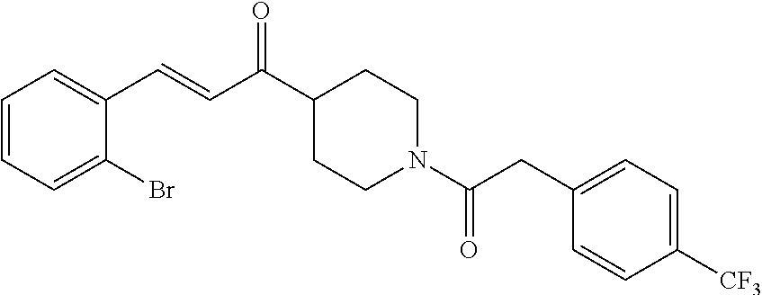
C1=CC=C(Br)C(C=CC(C2CCN(C(CC3=CC=C([CF3])C=C3)=O)CC2)=O)=C1
